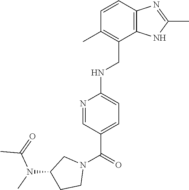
C12=C(C=CC(C)=C1CNC1=CC=C(C(=O)N3CC(N(C)C(=O)C)CC3)C=N1)N=C(C)N2
